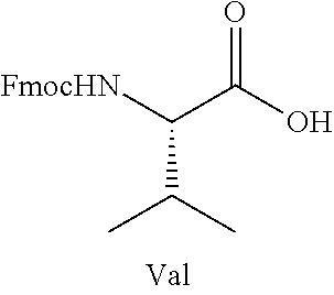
O=C(O)C([FmocHN])C(C)C
